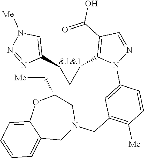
C1=C(N2N=CC(C(O)=O)=C2C2C(C3=CN([Me])N=N3)C2)C=CC([Me])=C1CN1CC(C[Me])OC2=CC=CC=C2C1
